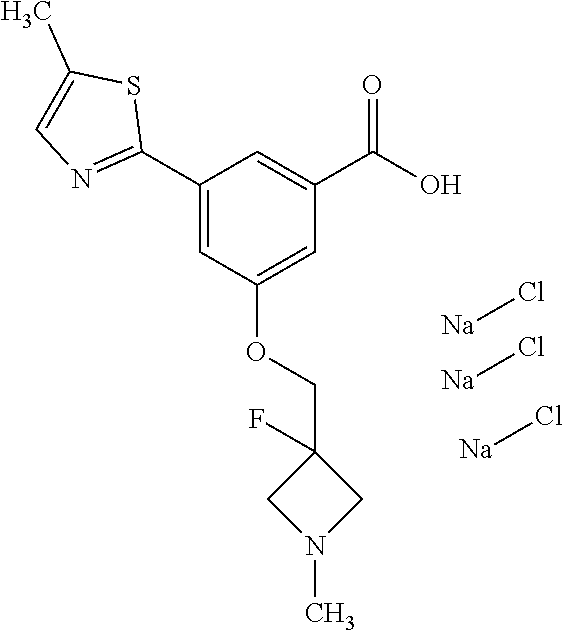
C1(C2=NC=C(C)S2)=CC(OCC2(F)CN(C)C2)=CC(C(O)=O)=C1.[Na]Cl.[Na]Cl.[Na]Cl
